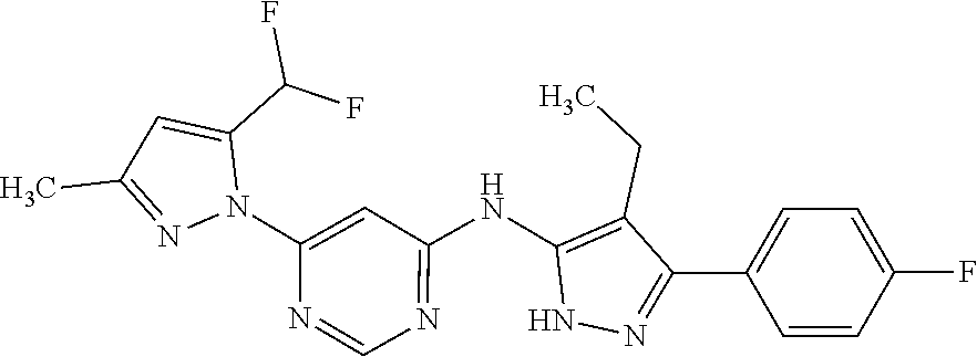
C1(C2=CC=C(F)C=C2)=NNC(NC2=NC=NC(N3C(C(F)F)=CC(C)=N3)=C2)=C1CC
